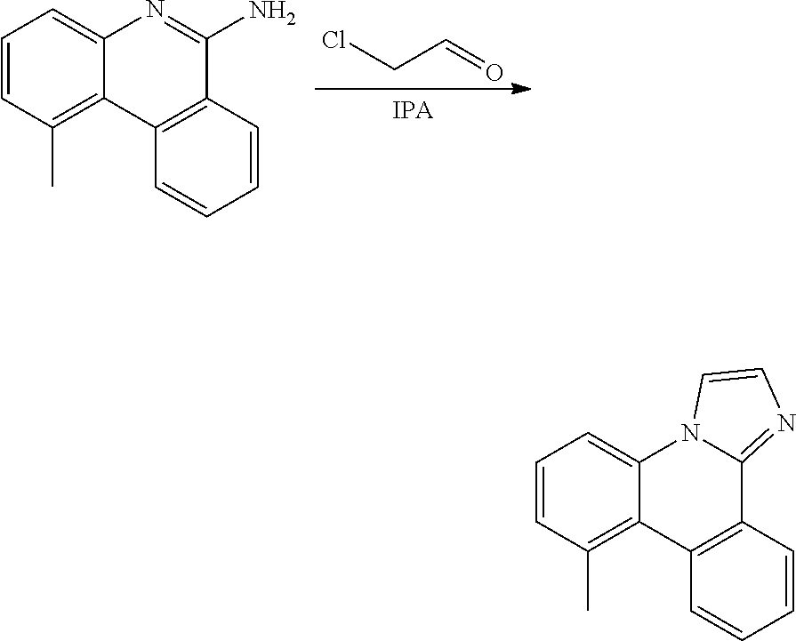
ClCC=O.C1=CC(C)=C2C(=C1)N=C(N)C1=C2C=CC=C1.C1=CC(C)=C2C(=C1)N1C(=NC=C1)C1=C2C=CC=C1
